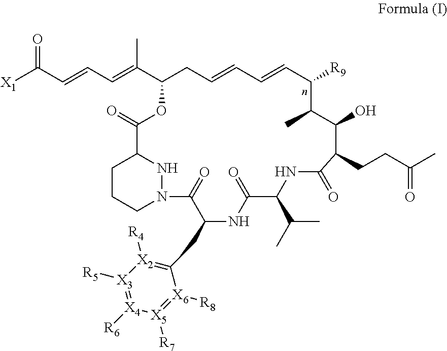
[X1]C(C=CC=C(C1CC=CC=CC([R9])C(C)C(O)C(CCC(C)=O)C(=O)NC(C(C)C)C(=O)NC(CC2=[X2]([R4])[X3]([R5])=[X4]([R6])[X5]([R7])=[X6]2[R8])C(=O)N2CCCC(C(=O)O1)N2)C)=O
